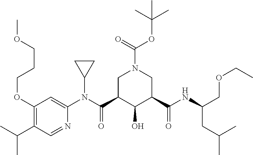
C1(OCCCOC)=C(C(C)C)C=NC(N(C(C2C(O)C(C(NC(COCC)CC(C)C)=O)CN(C(OC(C)(C)C)=O)C2)=O)C2CC2)=C1
